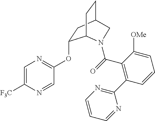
C1=C([F3C])N=CC(OC2CC3CCC2N(C(C2=C(C4=NC=CC=N4)C=CC=C2[OMe])=O)C3)=N1
